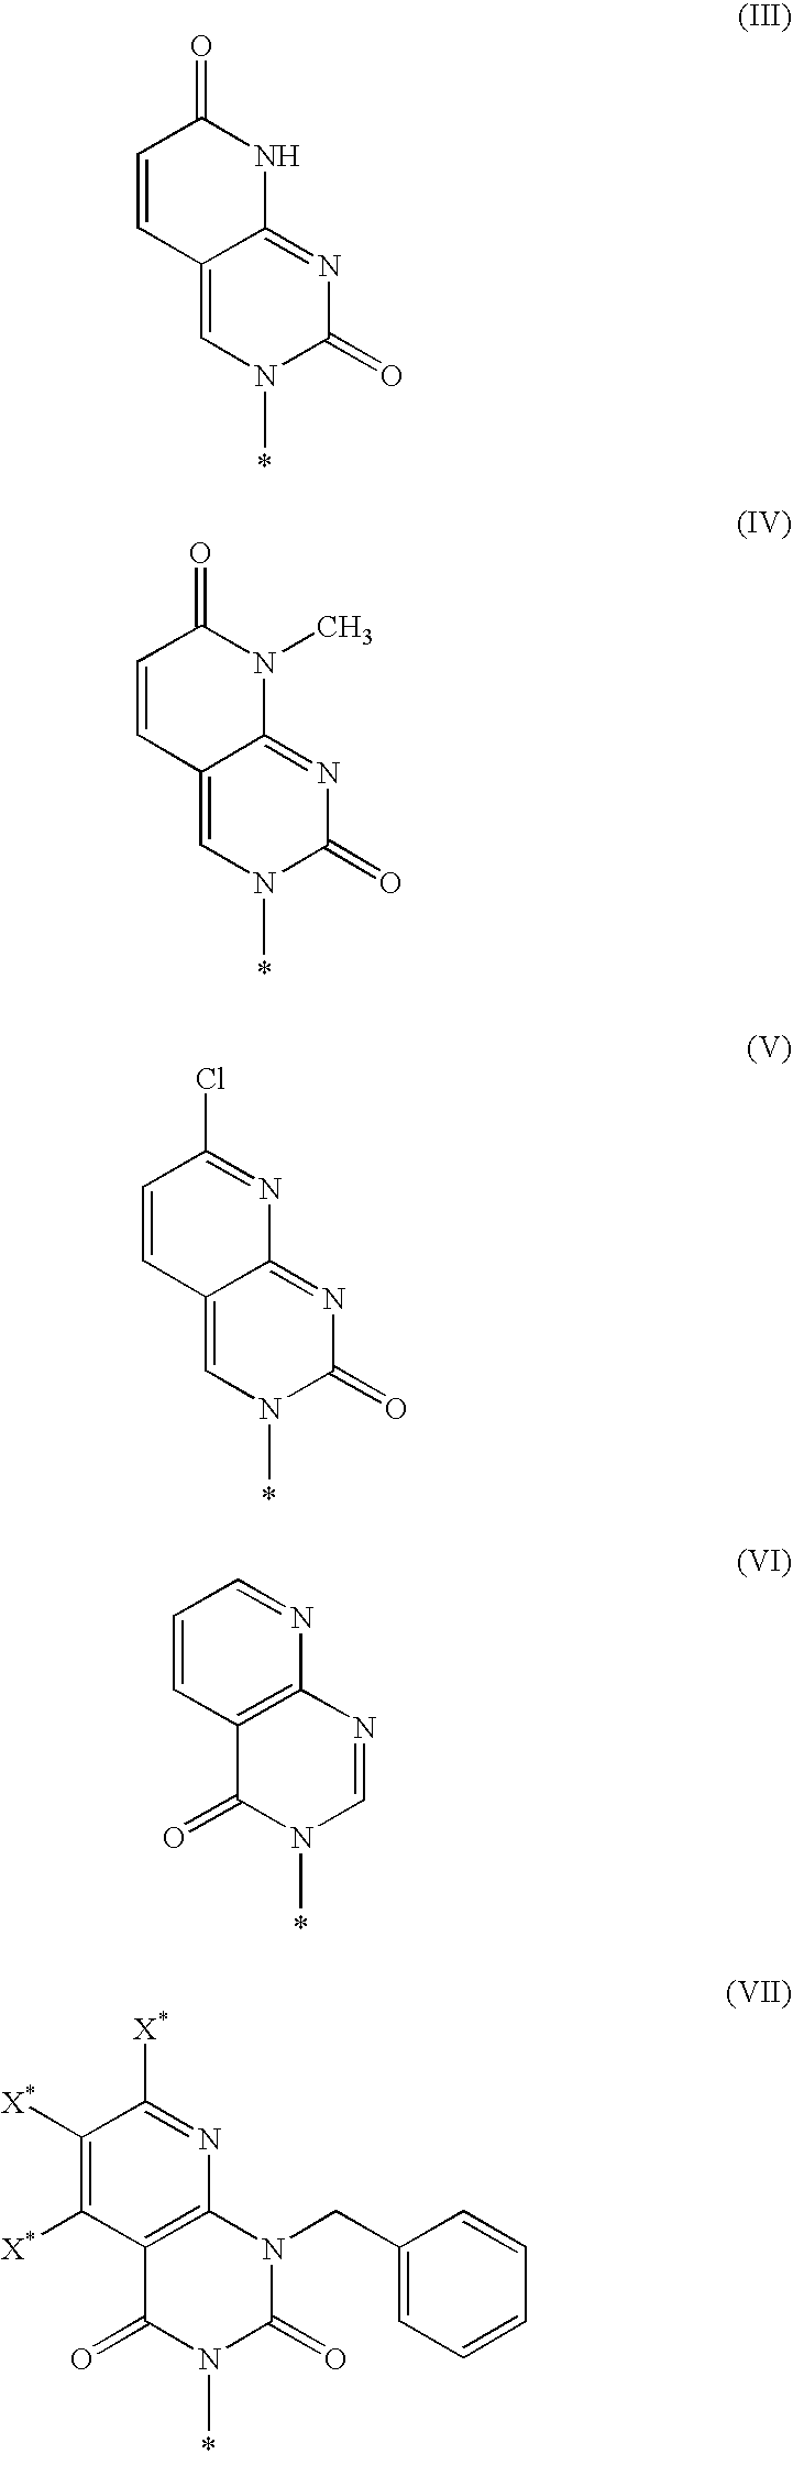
C1=CC2=CN(C)C(=O)N=C2NC1=O.C1=CC2=CN(C)C(=O)N=C2N(C)C1=O.C1=CC2=CN(C)C(=O)N=C2N=C1Cl.C1=CC2=C(N=C1)N=CN(C)C2=O.C1([X*])=C([X*])C2=C(N=C1[X*])N(CC1=CC=CC=C1)C(=O)N(C)C2=O
